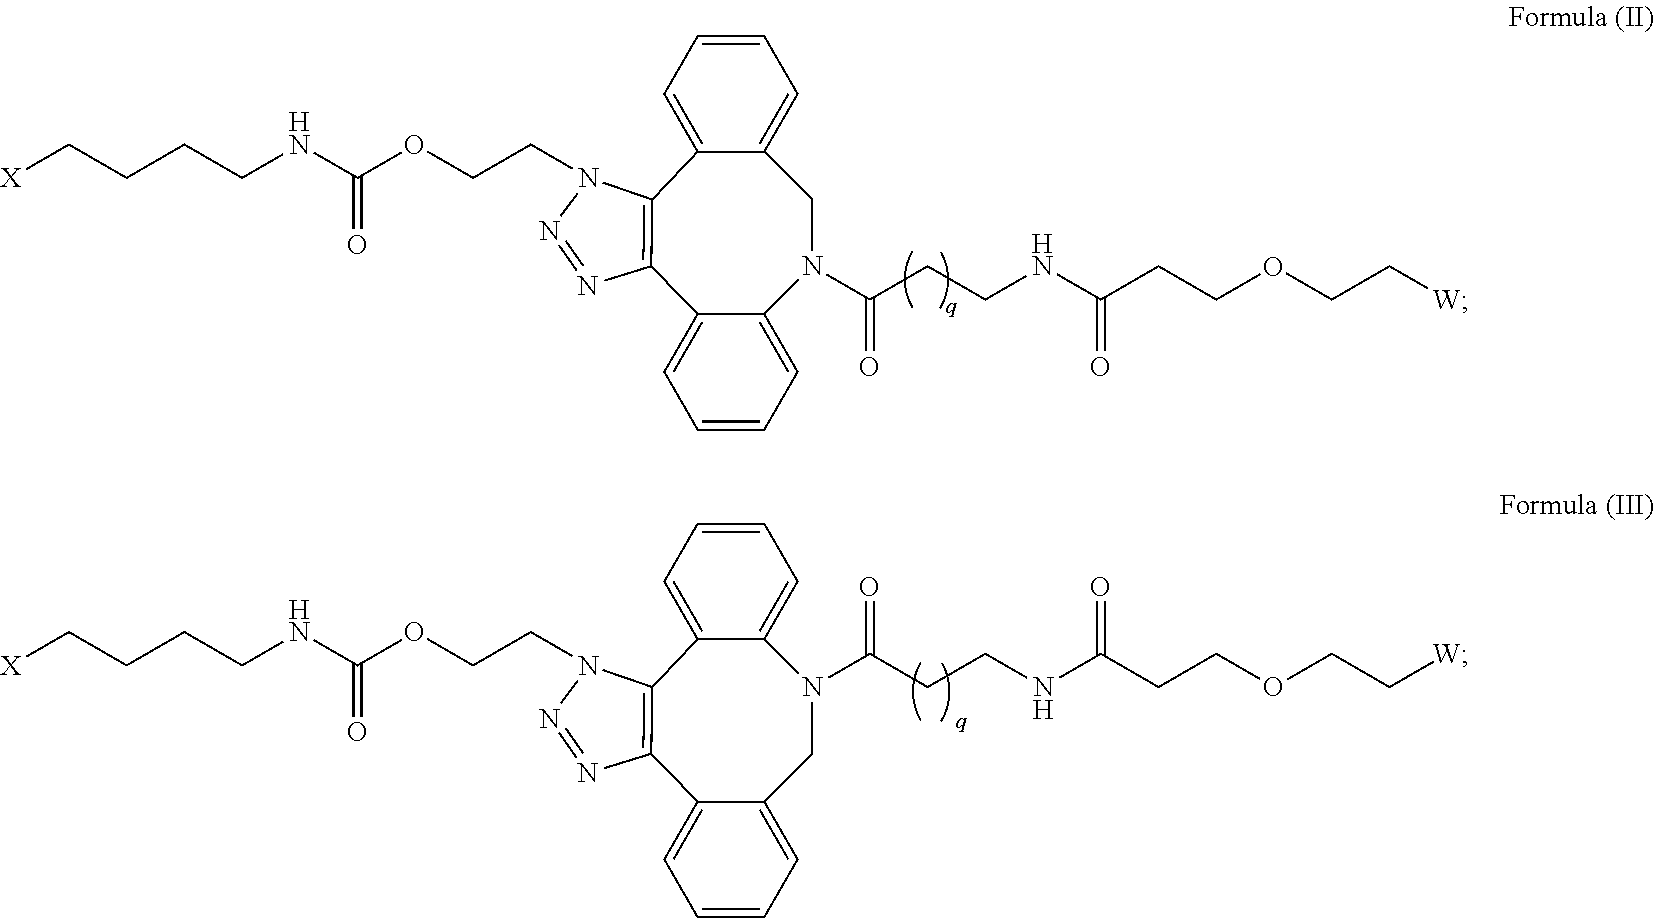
[X]CCCCNC(OCCN1N=NC2=C1C1=CC=CC=C1CN(C(CCNC(CCOCC[W])=O)=O)C1=CC=CC=C21)=O.[X]CCCCNC(OCCN1N=NC2=C1C1=CC=CC=C1N(C(CCNC(CCOCC[W])=O)=O)CC1=CC=CC=C21)=O
